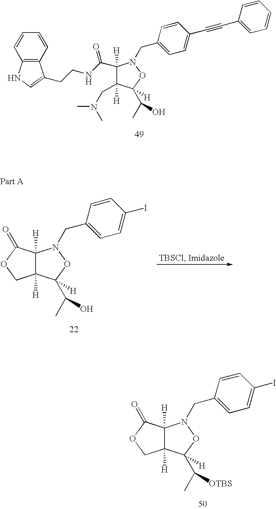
C12=C(C=CC=C1)C(CCNC(C1([H])C([H])(CN(C)C)C(C(C)O)([H])ON1CC1=CC=C(C#CC3=CC=CC=C3)C=C1)=O)=CN2.C12([H])C([H])(C(C(C)O)([H])ON1CC1=CC=C(I)C=C1)COC2=O.C12([H])C([H])(C(C(C)[OTBS])([H])ON1CC1=CC=C(I)C=C1)COC2=O
